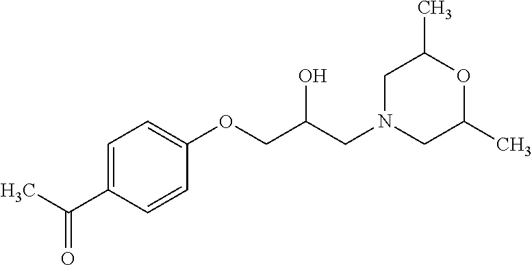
C1=C(C(=O)C)C=CC(OCC(CN2CC(C)OC(C)C2)O)=C1
